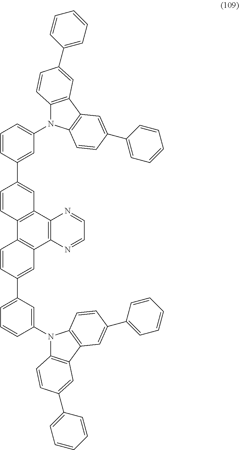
C12=C(C3=C(C4=C1C=CC(C1=CC(N5C6=C(C7=C5C=CC(C5=CC=CC=C5)=C7)C=C(C5=CC=CC=C5)C=C6)=CC=C1)=C4)N=CC=N3)C=C(C1=CC=CC(N3C4=C(C5=C3C=CC(C3=CC=CC=C3)=C5)C=C(C3=CC=CC=C3)C=C4)=C1)C=C2
